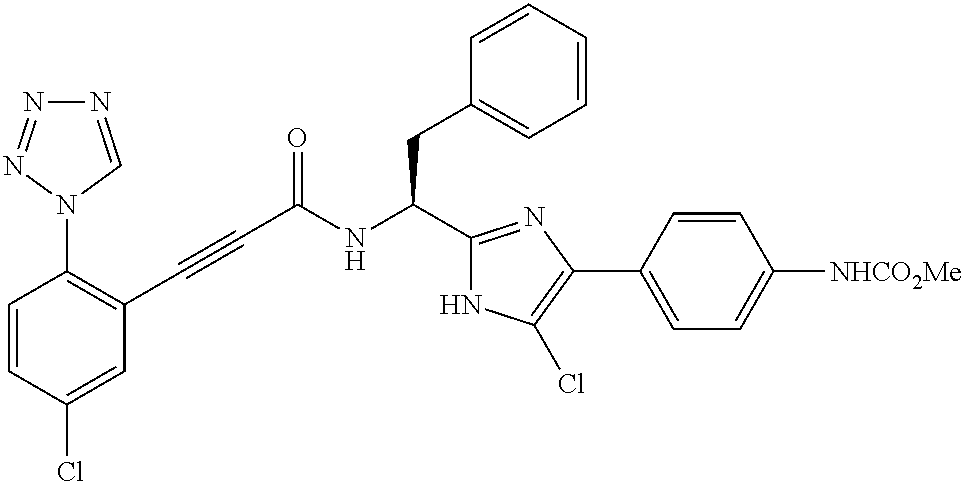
C1=CC(Cl)=CC(C#CC(NC(C2=NC(C3=CC=C([NHCO2Me])C=C3)=C(Cl)N2)CC2=CC=CC=C2)=O)=C1N1C=NN=N1
